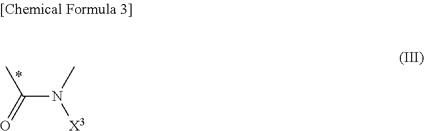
C(N(C)[X3])(C)=O
